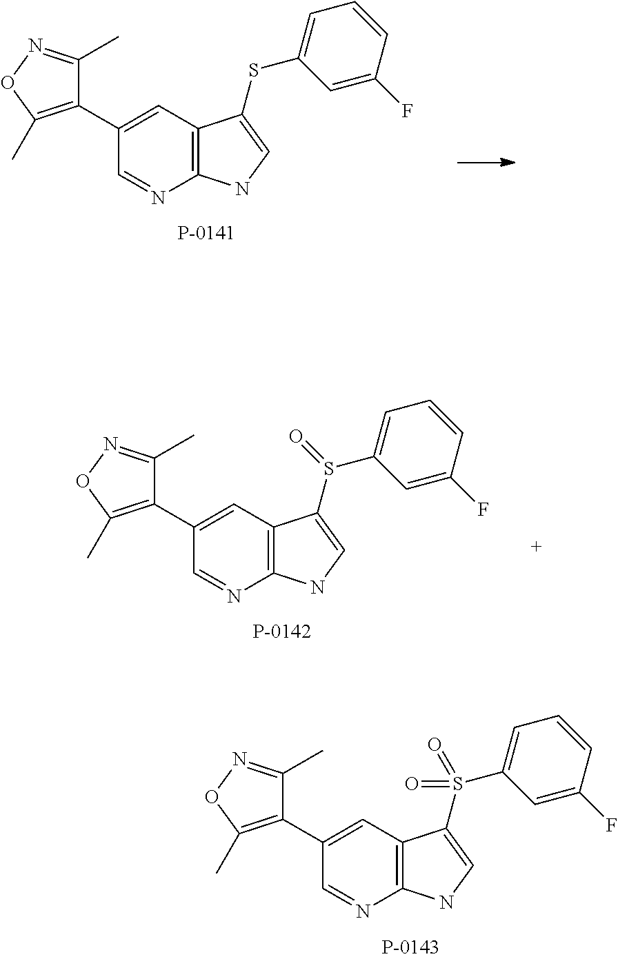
C12=C(C=C(C3=C(C)ON=C3C)C=N1)C(SC1=CC=CC(F)=C1)=CN2.C12=C(C=C(C3=C(C)ON=C3C)C=N1)C(S(C1=CC=CC(F)=C1)=O)=CN2.C12=C(C=C(C3=C(C)ON=C3C)C=N1)C(S(C1=CC=CC(F)=C1)(=O)=O)=CN2
